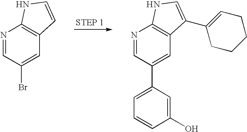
N1=CC(Br)=CC2=C1NC=C2.N1=CC(C2=CC=CC(O)=C2)=CC2=C1NC=C2C1=CCCCC1
